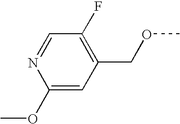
C1=NC(OC)=CC(COC)=C1F
